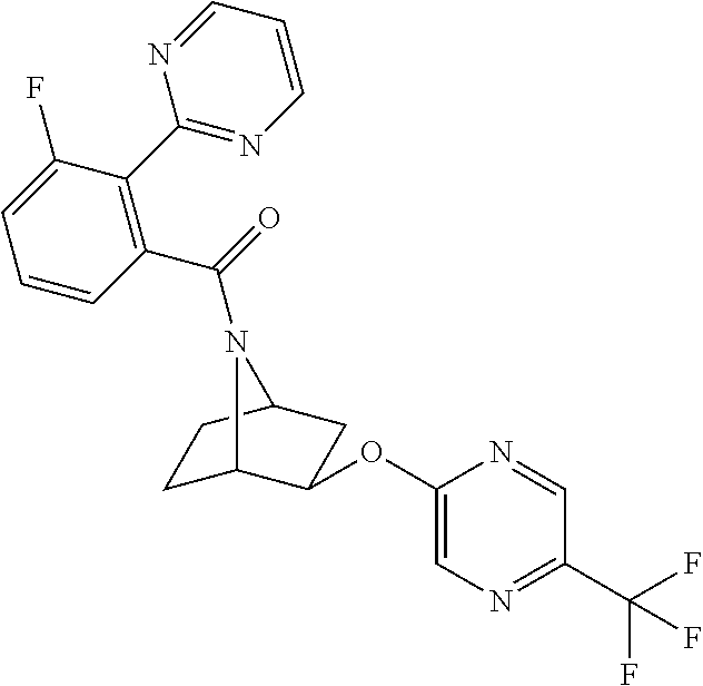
C1(OC2C3CCC(C2)N3C(=O)C2=C(C3=NC=CC=N3)C(F)=CC=C2)=CN=C(C(F)(F)F)C=N1
